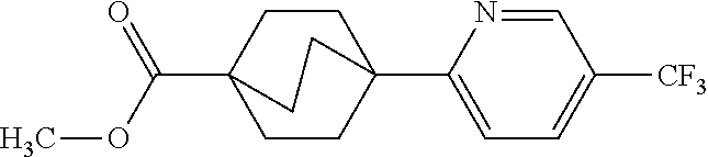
C1=NC(C23CCC(C(OC)=O)(CC2)CC3)=CC=C1[CF3]
